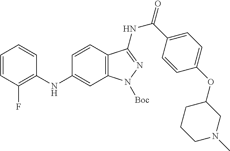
C1=CC(F)=C(NC2=CC3=C(C=C2)C(NC(C2=CC=C(OC4CCCN(C)C4)C=C2)=O)=NN3[Boc])C=C1
